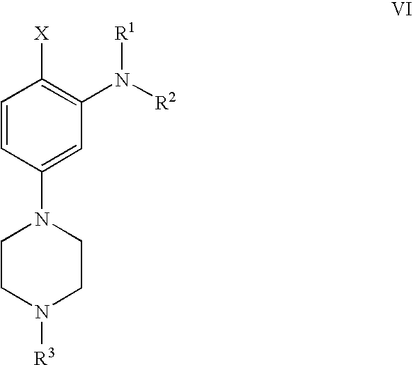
C1CN([R3])CCN1C1=CC(N([R2])[R1])=C([X])C=C1
